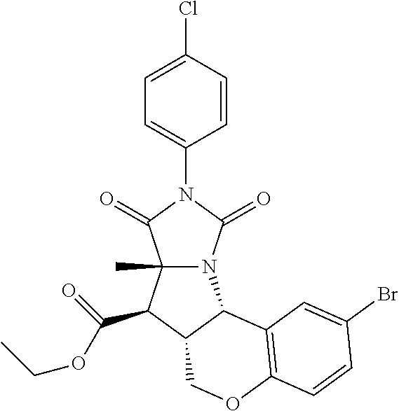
C1(Cl)=CC=C(N2C(=O)N3C(C)(C2=O)C(C(OCC)=O)C2C3C3=C(OC2)C=CC(Br)=C3)C=C1
